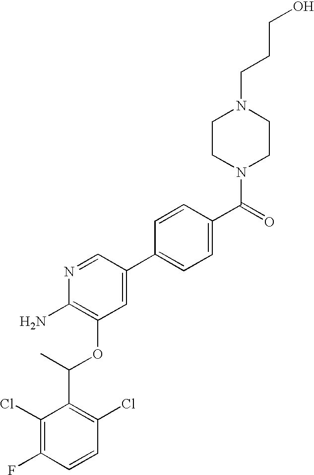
C1(Cl)=C(F)C=CC(Cl)=C1C(C)OC1=C(N)N=CC(C2=CC=C(C(=O)N3CCN(CCCO)CC3)C=C2)=C1
